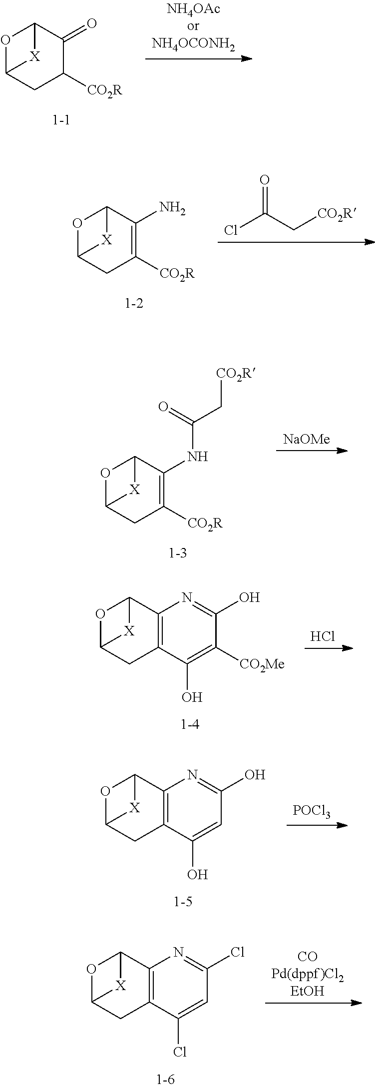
O1C2CC([CO2R])C(=O)C1[X]2.O=C(C[CO2R])Cl.O1C2CC([CO2R])=C(N)C1[X]2.[NaOMe].O1C2CC([CO2R])=C(NC(C[CO2R])=O)C1[X]2.Cl.O1C2CC3=C(C1[X]2)N=C(O)C([CO2Me])=C3O.[POCl3].O1C2CC3=C(C1[X]2)N=C(O)C=C3O.O1C2CC3=C(C1[X]2)N=C(Cl)C=C3Cl.[COPd(dppf)Cl2EtOH]
